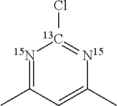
[15N]1=C(C)C=C(C)[N15]=[13C]1Cl
